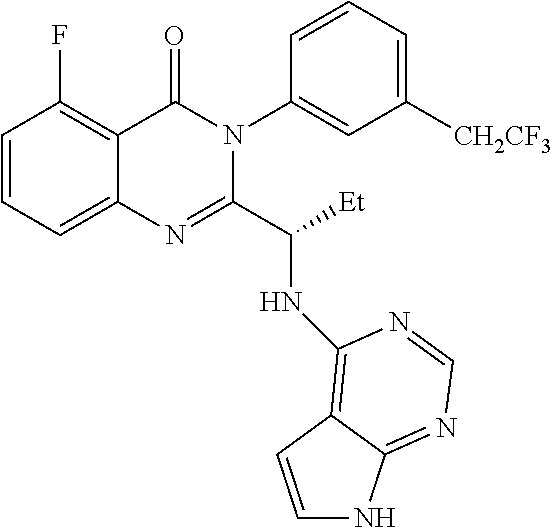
C1=CC=C2C(=C1F)C(=O)N(C1=CC([CH2CF3])=CC=C1)C(C([Et])NC1=C3C(=NC=N1)NC=C3)=N2
